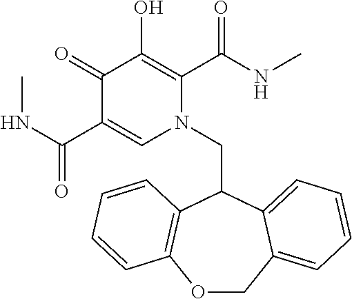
C1(=O)C(C(NC)=O)=CN(CC2C3=C(OCC4=CC=CC=C24)C=CC=C3)C(C(NC)=O)=C1O
